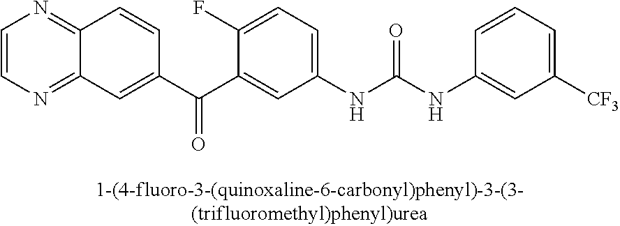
C1(C(C2=CC3=NC=CN=C3C=C2)=O)=CC(NC(NC2=CC([CF3])=CC=C2)=O)=CC=C1F
